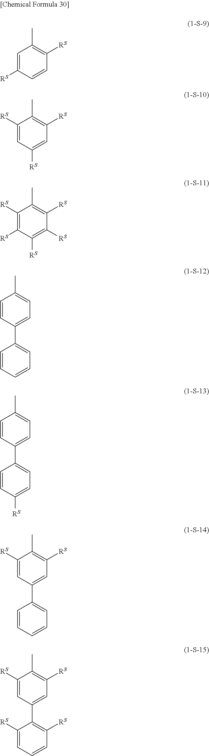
C1([RS])=C([RS])C([RS])=C([RS])C([RS])=C1C.C1=CC=CC=C1C1=CC=C(C)C=C1.C1=CC([RS])=CC=C1C1=CC=C(C)C=C1.C1=CC=CC=C1C1=CC([RS])=C(C)C([RS])=C1.C1([RS])=CC=CC([RS])=C1C1=CC([RS])=C(C)C([RS])=C1.C1=C([RS])C=CC([RS])=C1C.C1([RS])=CC([RS])=CC([RS])=C1C
